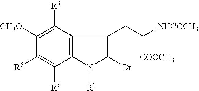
C1([R3])=C([CH3O])C([R5])=C([R6])C2=C1C(CC([NHCOCH3])[COOCH3])=C(Br)N2[R1]
